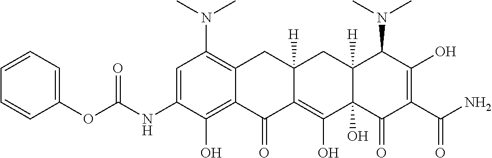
C1=C(NC(OC2=CC=CC=C2)=O)C(O)=C2C(=C1N(C)C)CC1([H])C(=C(O)C3(O)C([H])(C1)C(N(C)C)C(O)=C(C(N)=O)C3=O)C2=O
